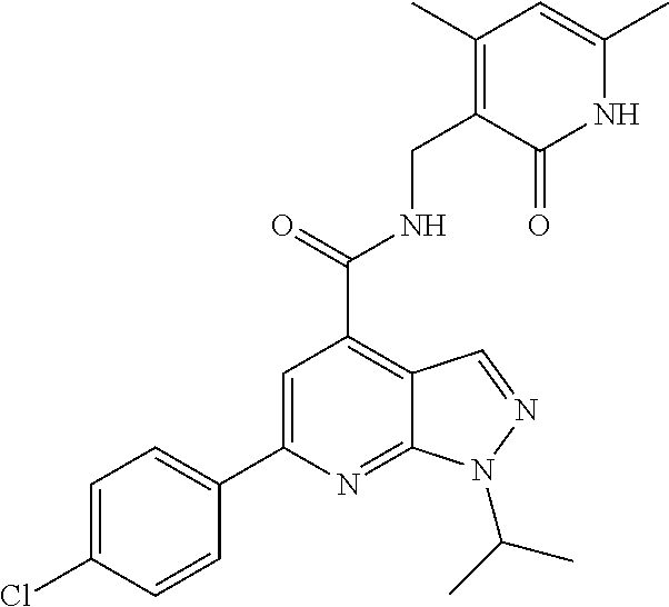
C1=C(Cl)C=CC(C2=CC(C(=O)NCC3=C(C)C=C(C)NC3=O)=C3C(=N2)N(C(C)C)N=C3)=C1
